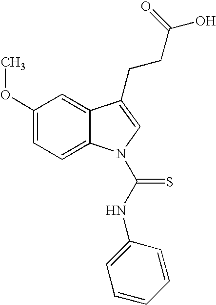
C12=CC(OC)=CC=C1N(C(=S)NC1=CC=CC=C1)C=C2CCC(O)=O
